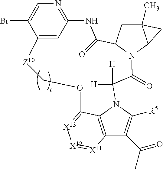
C12(C)CC3N(C1C2)C(=O)C([H])([H])N1C([R5])=C(C(C)=O)C2=C1C(=[X13][X12]=[X11]2)OC[Z10]C1=CC(=NC=C1Br)NC3=O
